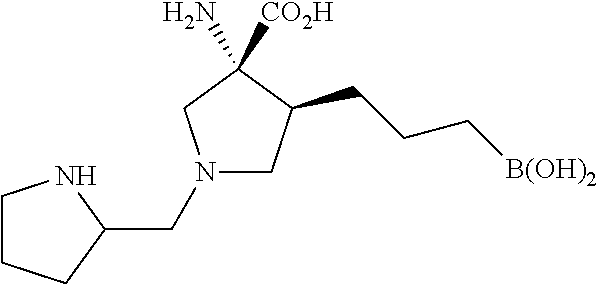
N1(CC2NCCC2)CC(CCC[B(OH)2])C([CO2H])(N)C1
